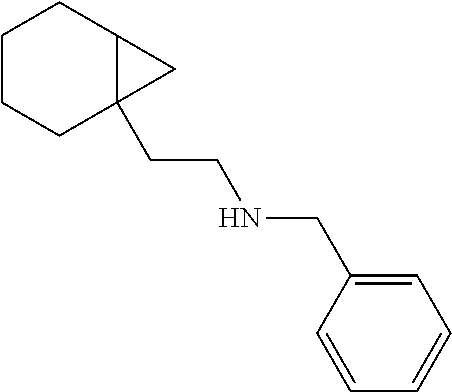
C1=CC(CNCCC23CCCCC2C3)=CC=C1
